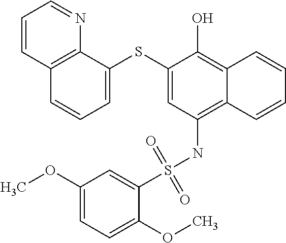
C1=C(SC2=CC(NS(C3=CC(OC)=CC=C3OC)(=O)=O)=C3C(=C2O)C=CC=C3)C2=C(C=C1)C=CC=N2
